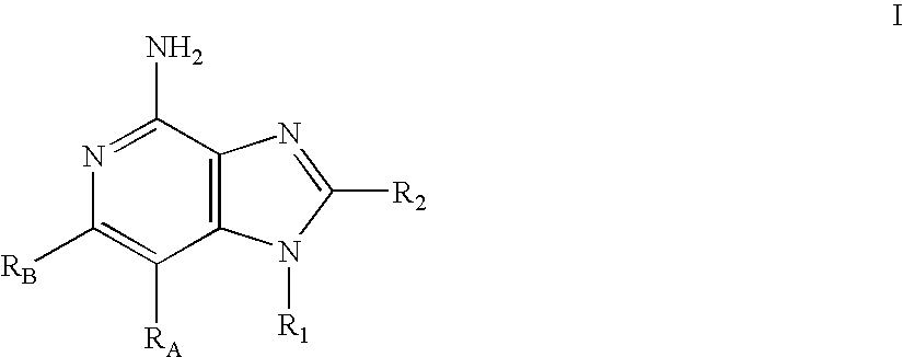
C12=C(C(N)=NC([RB])=C1[RA])N=C([R2])N2[R1]
